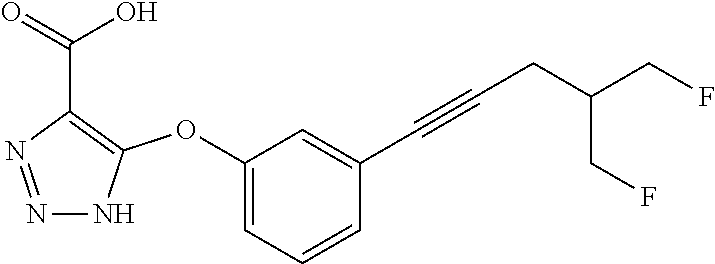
N1=NC(C(=O)O)=C(OC2=CC=CC(C#CCC(CF)CF)=C2)N1
